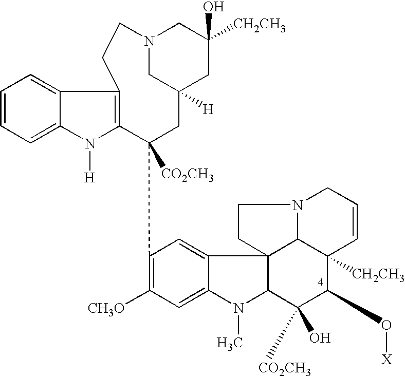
C1=CC=C2C(=C1)C1=C(N2[H])C([CO2CH3])(C2=C([CH3O])C=C3C(=C2)C24C(N3C)C(O)([CO2CH3])C(O[X])C3([CH2CH3])C2N(CC=C3)CC4)CC2([H])CN(CC(O)([CH2CH3])C2)CC1
